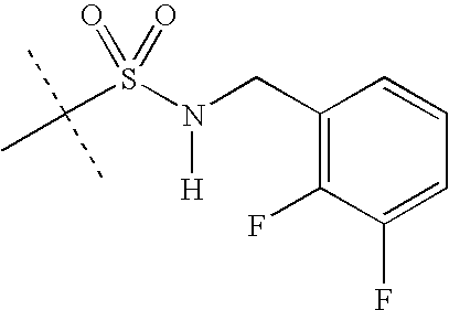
C(S(N(CC1=C(F)C(F)=CC=C1)[H])(=O)=O)(C)(C)C
